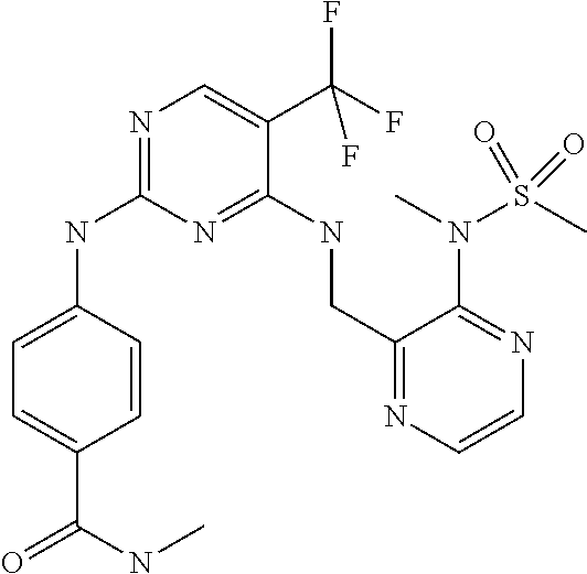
C1=C(C(F)(F)F)C(NCC2=NC=CN=C2N(S(C)(=O)=O)C)=NC(NC2=CC=C(C(=O)NC)C=C2)=N1
